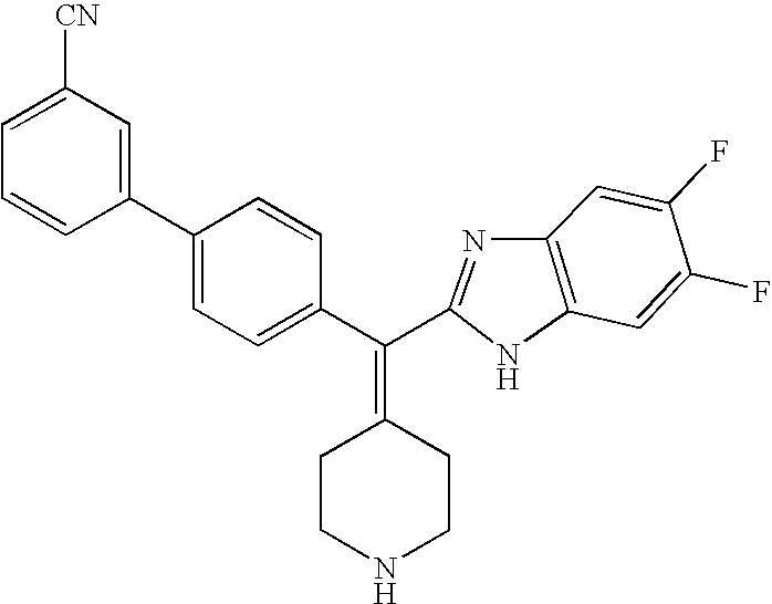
C1=C(F)C(F)=CC2=C1N=C(C(C1=CC=C(C3=CC([CN])=CC=C3)C=C1)=C1CCNCC1)N2
